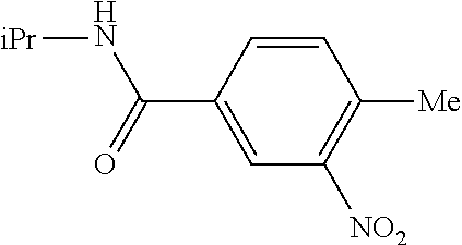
[iPr]NC(=O)C1=CC([NO2])=C([Me])C=C1
